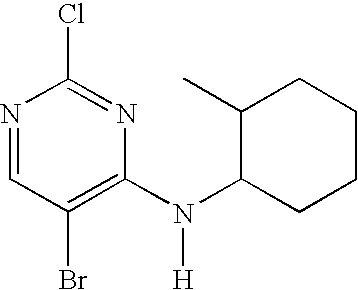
N1=CC(Br)=C(N([H])C2CCCCC2C)N=C1Cl
